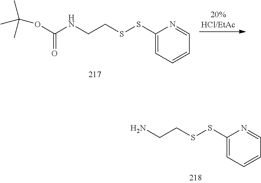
NCCSSC1=CC=CC=N1.N(C(=O)OC(C)(C)C)CCSSC1=CC=CC=N1
